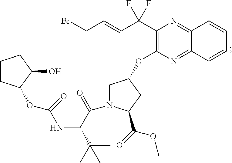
C1(C(C=CCBr)(F)F)=C(OC2CN(C(C(NC(OC3CCCC3O)=O)C(C)(C)C)=O)C(C(OC)=O)C2)N=C2C(=N1)C=CC=C2
